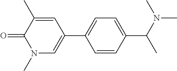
C1=CC(C(N(C)C)C)=CC=C1C1=CN(C)C(=O)C(C)=C1
